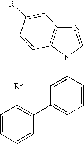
C12=C(N(C3=CC(C4=C([Ro])C=CC=C4)=CC=C3)C=N1)C=CC([R])=C2
